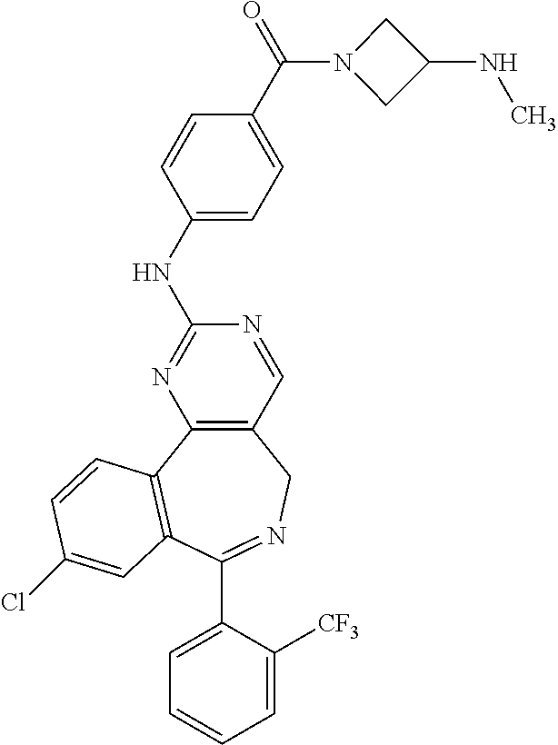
C12=C(C3=C(C(C4=CC=CC=C4[CF3])=NC1)C=C(Cl)C=C3)N=C(NC1=CC=C(C(=O)N3CC(NC)C3)C=C1)N=C2
